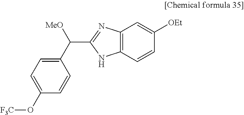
[F3C]OC1=CC=C(C([MeO])C2=NC3=C(N2)C=CC([OEt])=C3)C=C1
